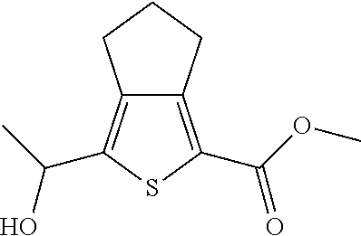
C12=C(C(C)O)SC(C(OC)=O)=C1CCC2
